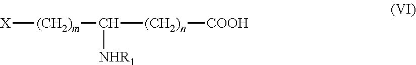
[X][(CH2)m]C([(CH2)n][COOH])[NHR1]
